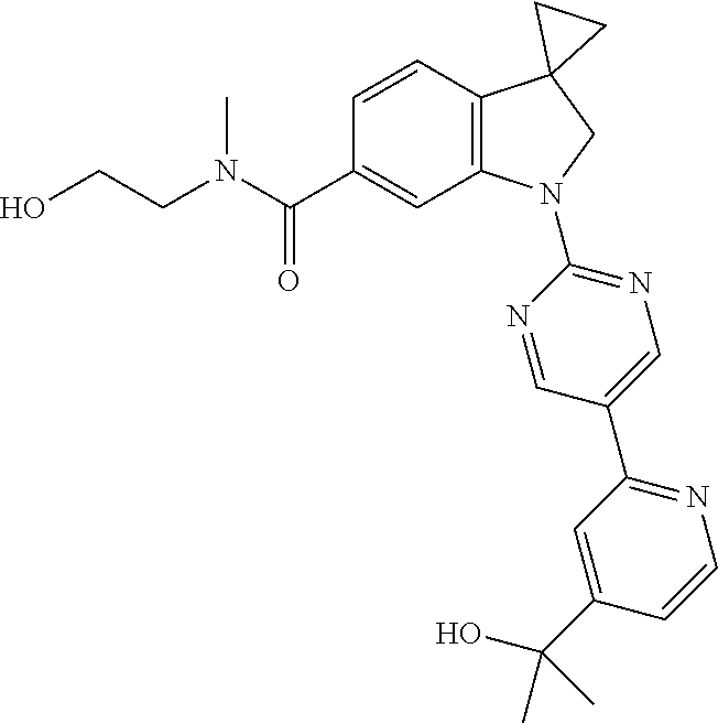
C(CN(C)C(C1=CC2=C(C=C1)C1(CN2C2=NC=C(C3=NC=CC(C(O)(C)C)=C3)C=N2)CC1)=O)O
